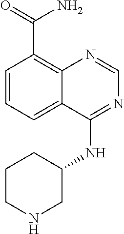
C1=CC=C2C(=C1C(=O)N)N=CN=C2NC1CCCNC1
